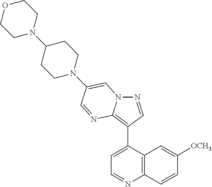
N1=CC(C2=CC=NC3=C2C=C([OCH3])C=C3)=C2N1C=C(N1CCC(N3CCOCC3)CC1)C=N2
